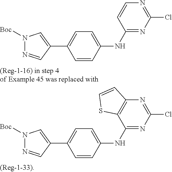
C1(NC2=NC(Cl)=NC3=C2SC=C3)=CC=C(C2=CN([Boc])N=C2)C=C1.C1(NC2=NC(Cl)=NC=C2)=CC=C(C2=CN([Boc])N=C2)C=C1
